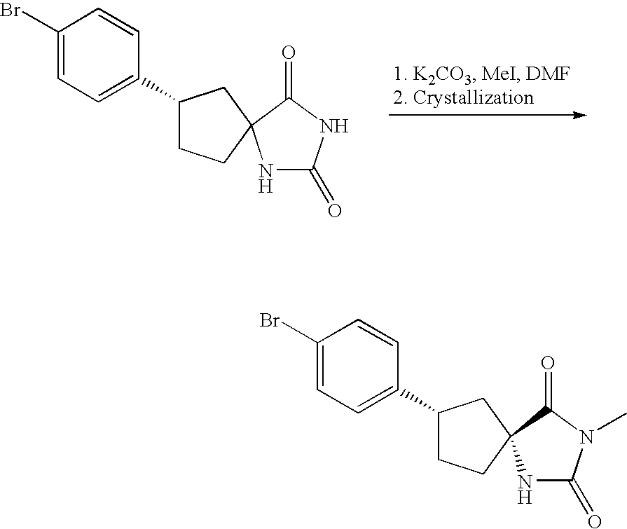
C1(Br)=CC=C(C2CCC3(C2)NC(=O)NC3=O)C=C1.C1(Br)=CC=C(C2CCC3(C2)NC(=O)N(C)C3=O)C=C1
